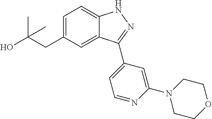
C1=C(CC(O)(C)C)C=C2C(=C1)NN=C2C1=CC=NC(N2CCOCC2)=C1
